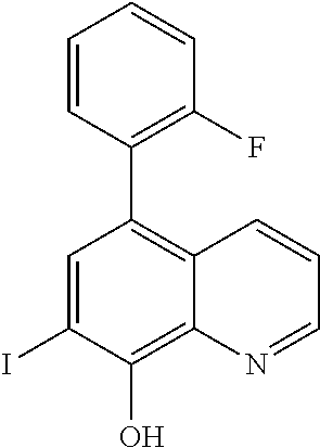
IC1=CC(C2=C(F)C=CC=C2)=C2C(=C1O)N=CC=C2
